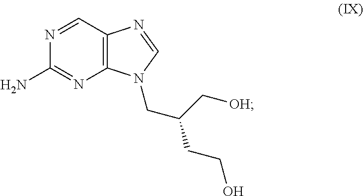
C12=C(C=NC(N)=N1)N=CN2CC(C[OH])CCO
